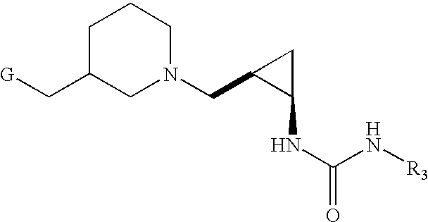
N1(CC2C(NC(=O)N[R3])C2)CCCC(C[G])C1
